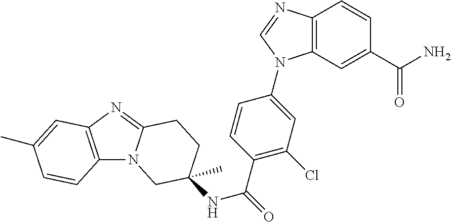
C12=C(N=C3N1CC(NC(=O)C1=C(Cl)C=C(N4C5=C(C=CC(C(N)=O)=C5)N=C4)C=C1)(C)CC3)C=C(C)C=C2
